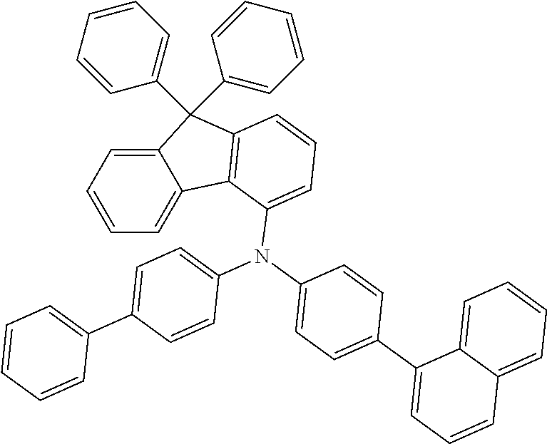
C12=CC=CC=C1C1=C(C2(C2=CC=CC=C2)C2=CC=CC=C2)C=CC=C1N(C1=CC=C(C2=CC=CC3=CC=CC=C23)C=C1)C1=CC=C(C2=CC=CC=C2)C=C1
